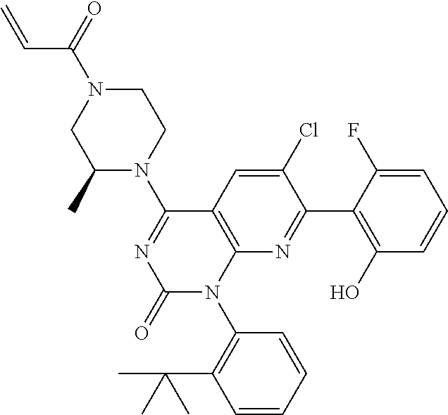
C1(C)N(C2=NC(=O)N(C3=C(C(C)(C)C)C=CC=C3)C3=C2C=C(Cl)C(C2=C(O)C=CC=C2F)=N3)CCN(C(=O)C=C)C1
